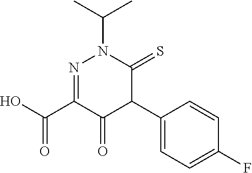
N1=C(C(O)=O)C(=O)C(C2=CC=C(F)C=C2)C(=S)N1C(C)C
